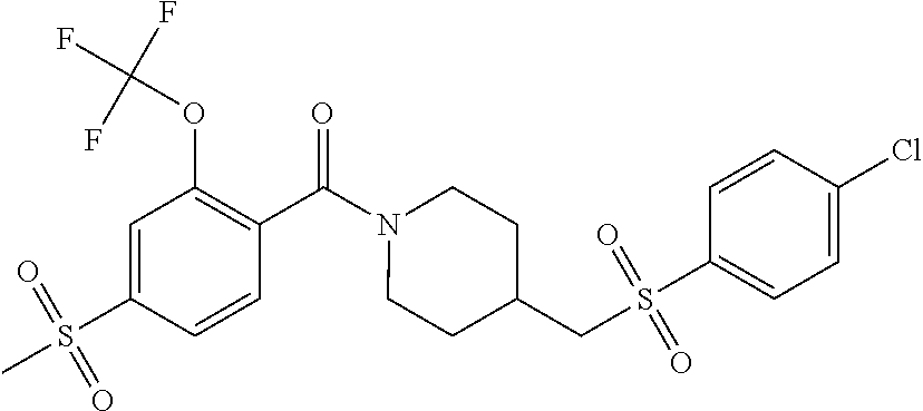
C1=C(S(C)(=O)=O)C=CC(C(=O)N2CCC(CS(C3=CC=C(Cl)C=C3)(=O)=O)CC2)=C1OC(F)(F)F
